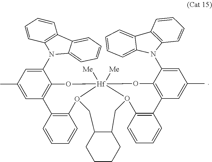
C1(N2C3=C(C=CC=C3)C3=CC=CC=C23)=CC(C)=CC2=C1O[Hf]13([Me])([Me])O(C4=C2C=CC=C4)CC2C(CCCC2)CO1C1=C(C=CC=C1)C1=C(C(N2C4=C(C=CC=C4)C4=CC=CC=C24)=CC(C)=C1)O3
